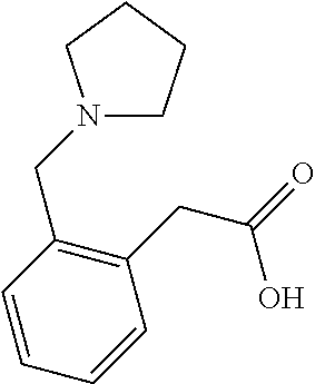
C1(CC(O)=O)=C(CN2CCCC2)C=CC=C1
